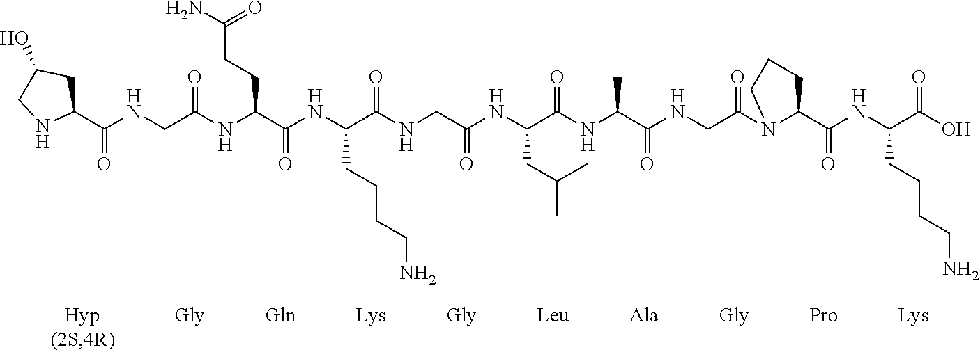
C1(C(NCC(NC(C(NC(C(NCC(NC(C(NC(C(NCC(N2C(C(NC(C(O)=O)CCCCN)=O)CCC2)=O)=O)C)=O)CC(C)C)=O)=O)CCCCN)=O)CCC(N)=O)=O)=O)CC(O)CN1
